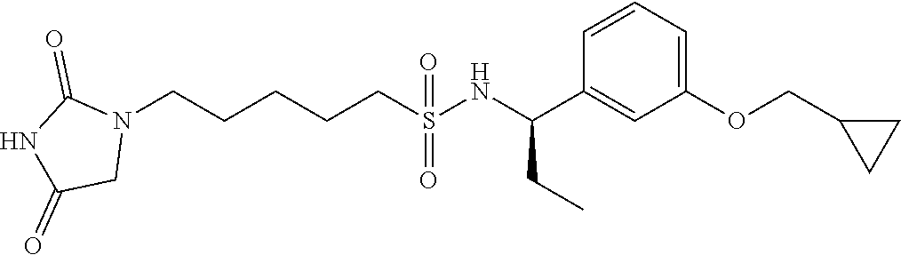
N1(CCCCCS(NC(C2=CC(OCC3CC3)=CC=C2)CC)(=O)=O)C(=O)NC(=O)C1
